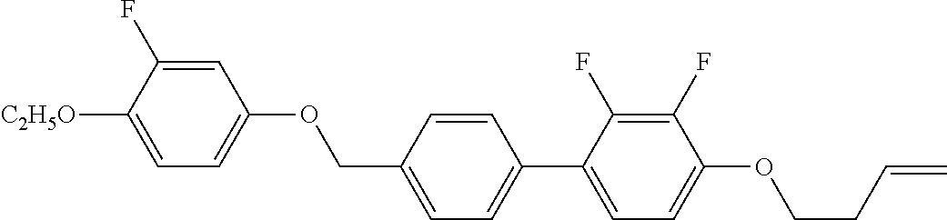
C1=C(F)C([C2H5O])=CC=C1OCC1=CC=C(C2=CC=C(OCCC=C)C(F)=C2F)C=C1
